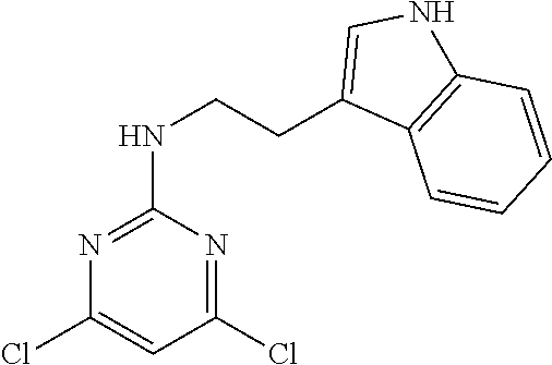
C1(Cl)=NC(NCCC2=CNC3=C2C=CC=C3)=NC(Cl)=C1
